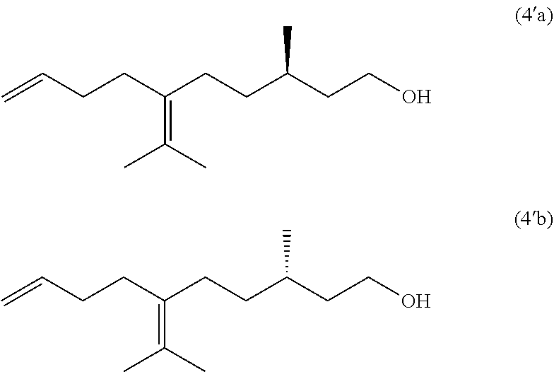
C(C=C)CC(CCC(CCO)C)=C(C)C.C(C=C)CC(CCC(CCO)C)=C(C)C
